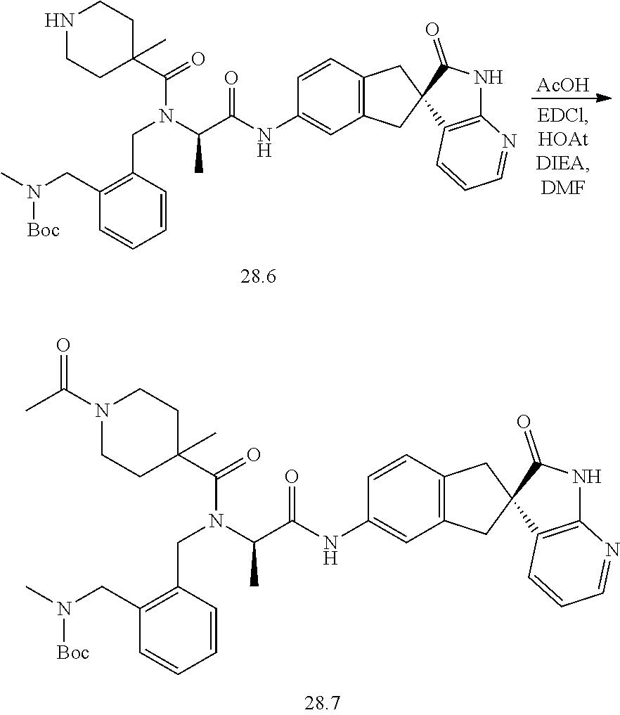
C1CC(C(=O)N(CC2=C(CN(C)[Boc])C=CC=C2)C(C(NC2=CC3=C(C=C2)CC2(C3)C3=C(NC2=O)N=CC=C3)=O)C)(C)CCN1C(C)=O.N1CCC(C(=O)N(CC2=C(CN(C)[Boc])C=CC=C2)C(C(NC2=CC3=C(C=C2)CC2(C3)C3=C(NC2=O)N=CC=C3)=O)C)(C)CC1.[AcOH]
